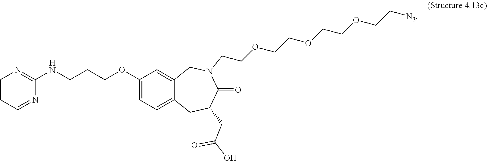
C1(NCCCOC2=CC=C3C(=C2)CN(CCOCCOCCOCC[N3])C(=O)C(CC(O)=O)C3)=NC=CC=N1
